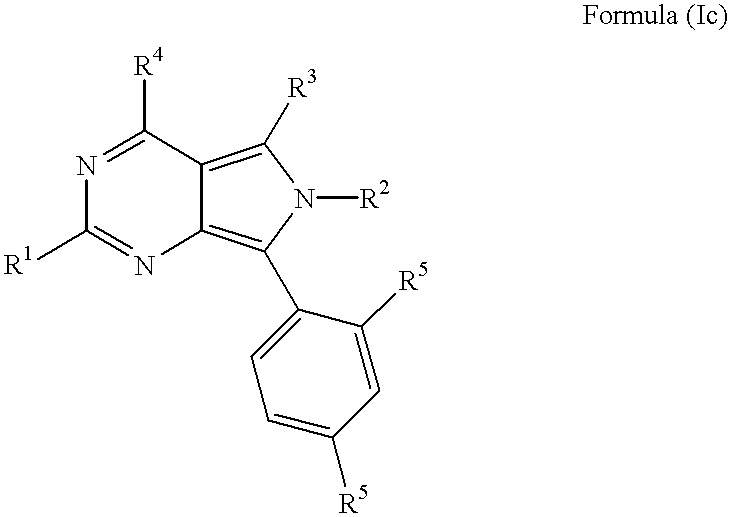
N1=C([R4])C2=C([R3])N([R2])C(C3=CC=C([R5])C=C3[R5])=C2N=C1[R1]
